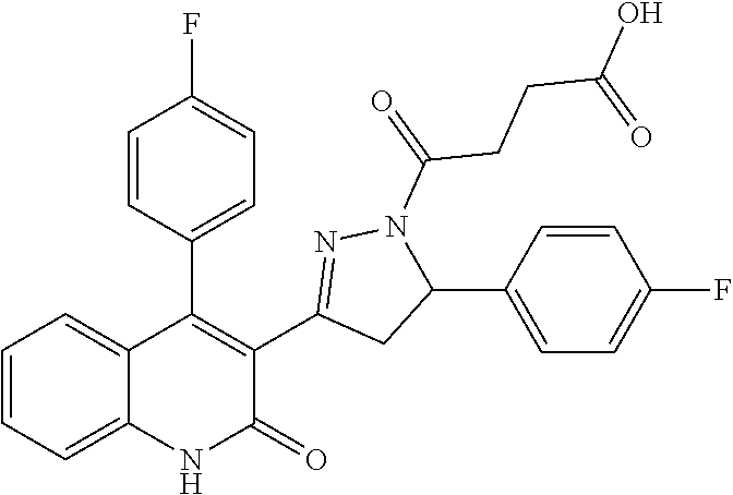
C12=CC=CC=C1C(C1=CC=C(F)C=C1)=C(C1=NN(C(=O)CCC(O)=O)C(C3=CC=C(F)C=C3)C1)C(=O)N2
